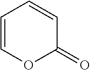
C1=COC(=O)C=C1
